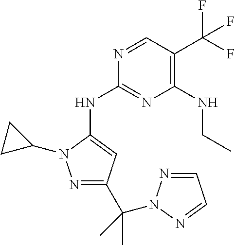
N1=CC(C(F)(F)F)=C(NCC)N=C1NC1=CC(C(C)(C)N2N=CC=N2)=NN1C1CC1
